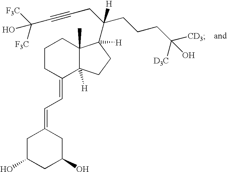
C1CC(=CC=C2CC(O)CC(O)C2)C2([H])C(C)(C1)C(C(CCCC([CD3])(O)[D3C])(CC#CC([F3C])([F3C])O)[H])([H])CC2
